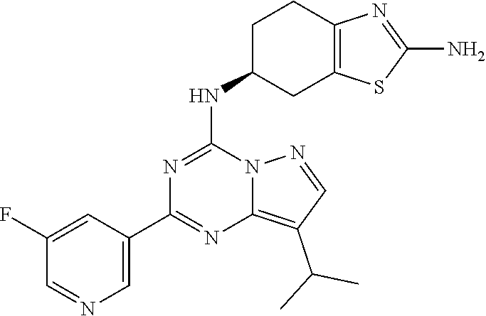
C12=C(C(C)C)C=NN1C(NC1CC3=C(CC1)N=C(N)S3)=NC(C1=CN=CC(F)=C1)=N2
